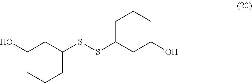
OCCC(SSC(CCO)CCC)CCC
